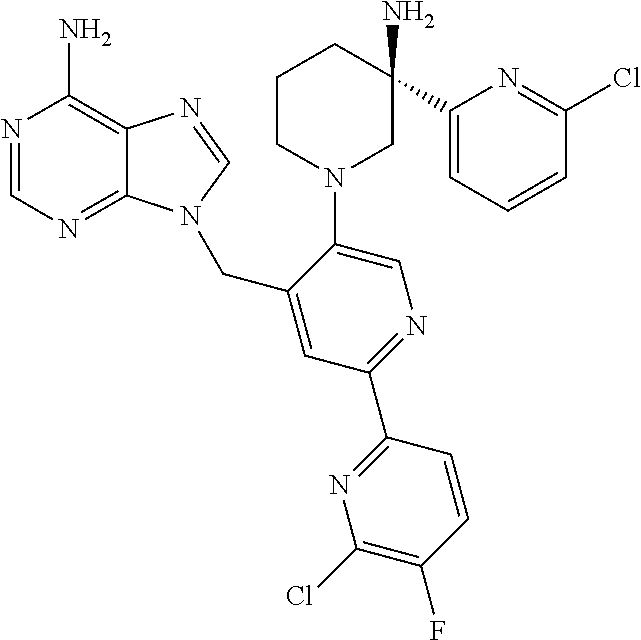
C1=NC(N)=C2C(=N1)N(CC1=CC(C3=NC(Cl)=C(F)C=C3)=NC=C1N1CC(N)(C3=CC=CC(Cl)=N3)CCC1)C=N2
